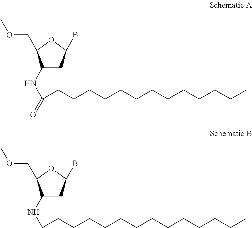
C1(NC(=O)CCCCCCCCCCCCC)CC(B)OC1COC.C1(NCCCCCCCCCCCCCC)CC(B)OC1COC
